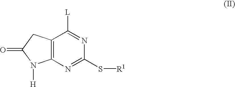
C12=C(N=C(S[R1])N=C1[L])N([H])C(=O)C2
